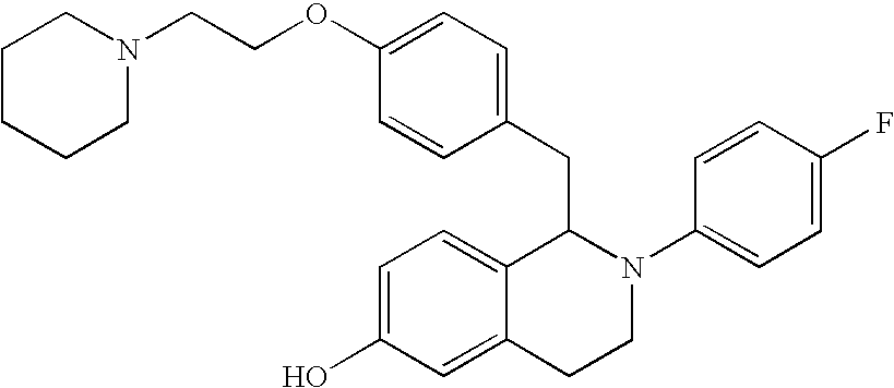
C1=C(OCCN2CCCCC2)C=CC(CC2C3=CC=C(O)C=C3CCN2C2=CC=C(F)C=C2)=C1
